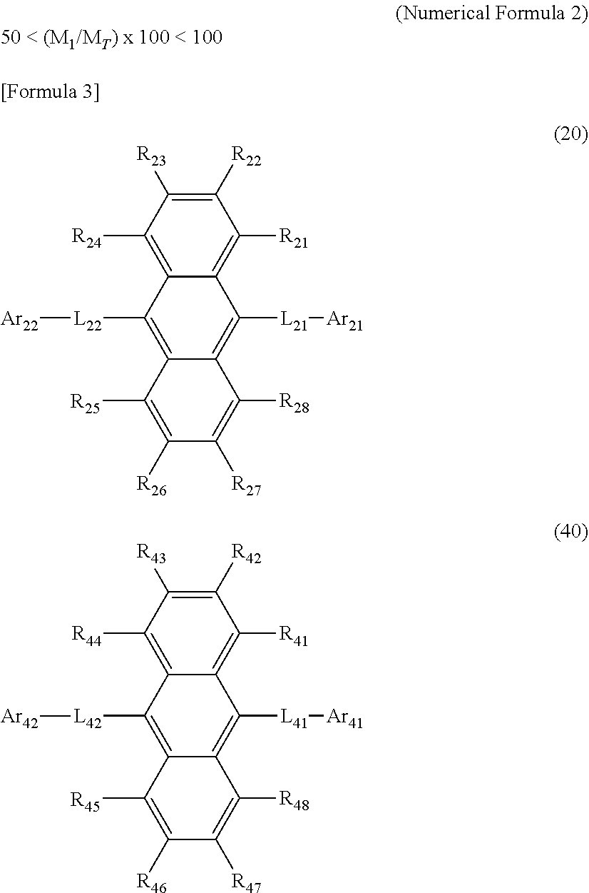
[R21]C1=C2C(=C([R24])C([R23])=C1[R22])C([L22][Ar22])=C1C([R25])=C([R26])C([R27])=C([R28])C1=C2[L21][Ar21].[R41]C1=C2C(=C([R44])C([R43])=C1[R42])C([L42][Ar42])=C1C([R45])=C([R46])C([R47])=C([R48])C1=C2[L41][Ar41]
